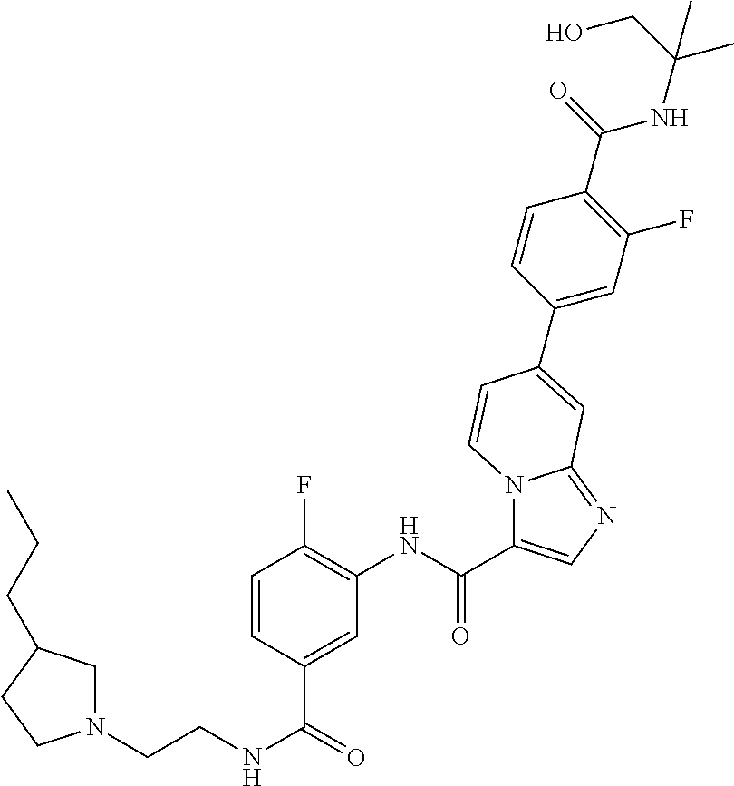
N12C(C(NC3=C(F)C=CC(C(NCCN4CC(CCC)CC4)=O)=C3)=O)=CN=C1C=C(C1=CC(F)=C(C(=O)NC(C)(CO)C)C=C1)C=C2
